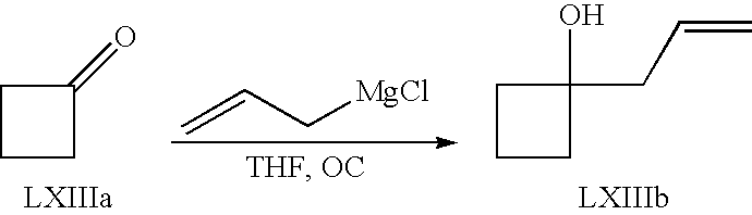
C1CCC1(O)CC=C.C1CC(=O)C1.C=CC[MgCl]
